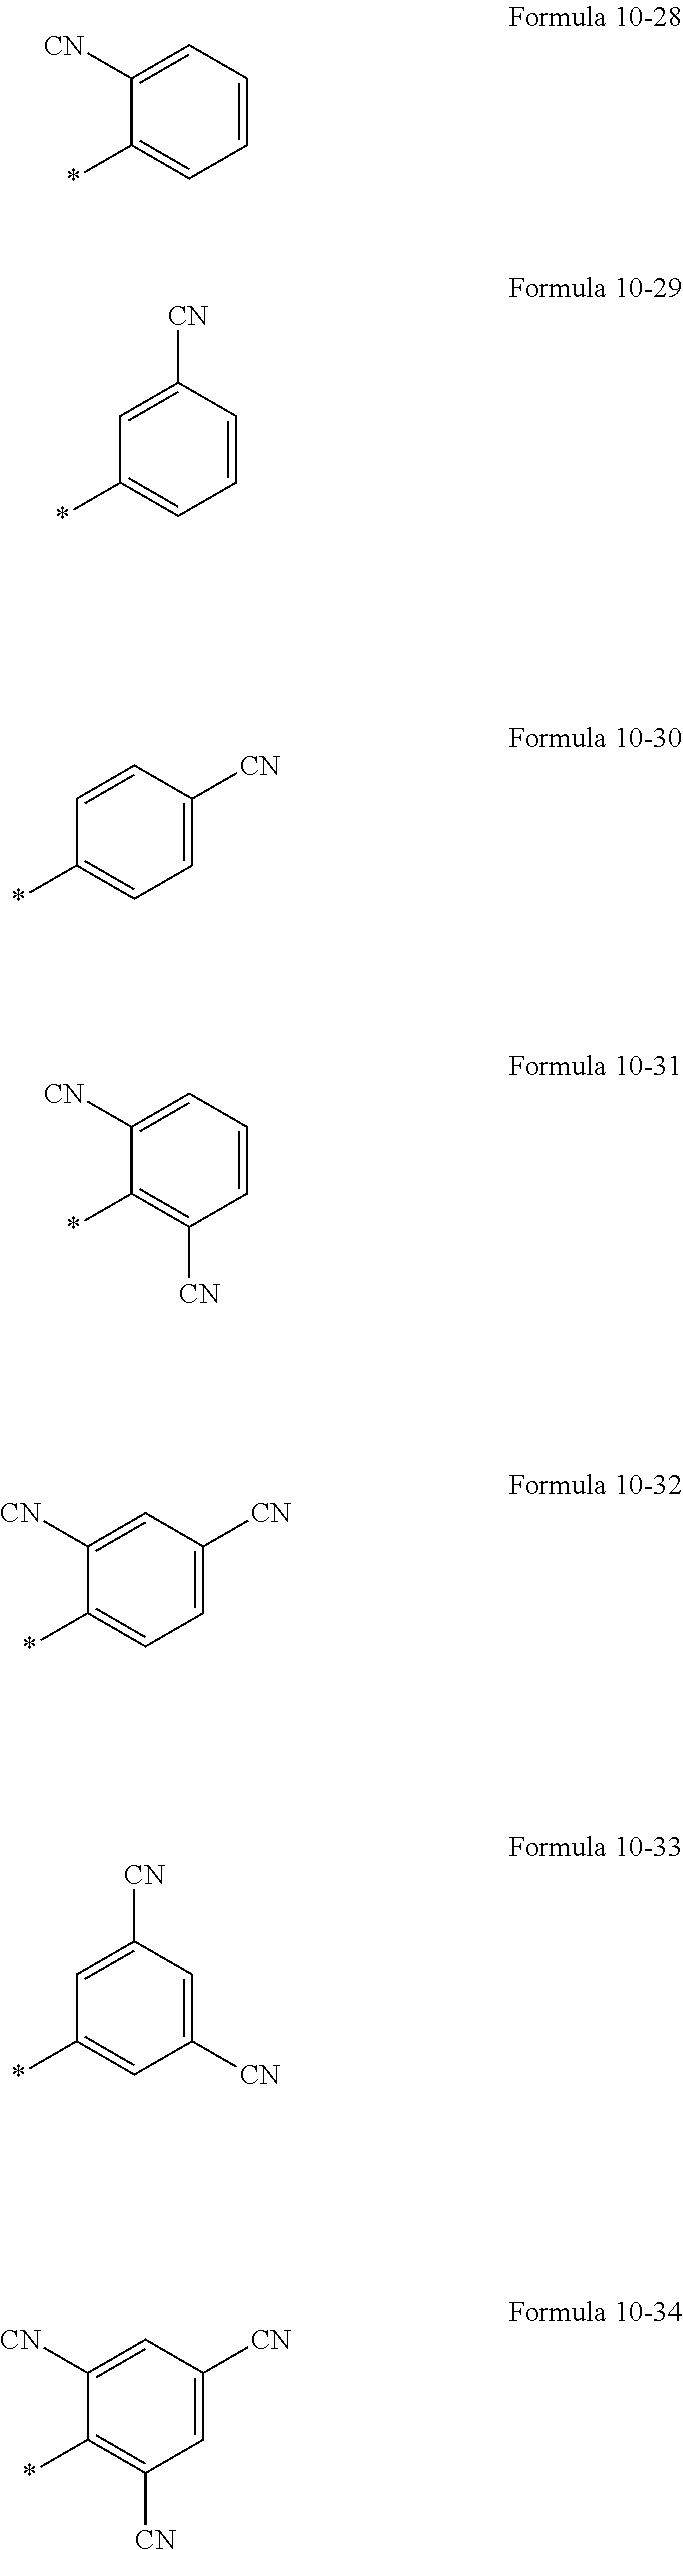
*C1=CC=CC=C1[CN].*C1=CC=CC([CN])=C1.*C1=CC=C([CN])C=C1.*C1=C([CN])C=CC=C1[CN].*C1=CC=C([CN])C=C1[CN].*C1=CC([CN])=CC([CN])=C1.*C1=C([CN])C=C([CN])C=C1[CN]
